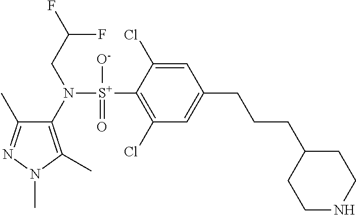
C1(C)=NN(C)C(C)=C1N([S+](C1=C(Cl)C=C(CCCC2CCNCC2)C=C1Cl)([O-])=O)CC(F)F
